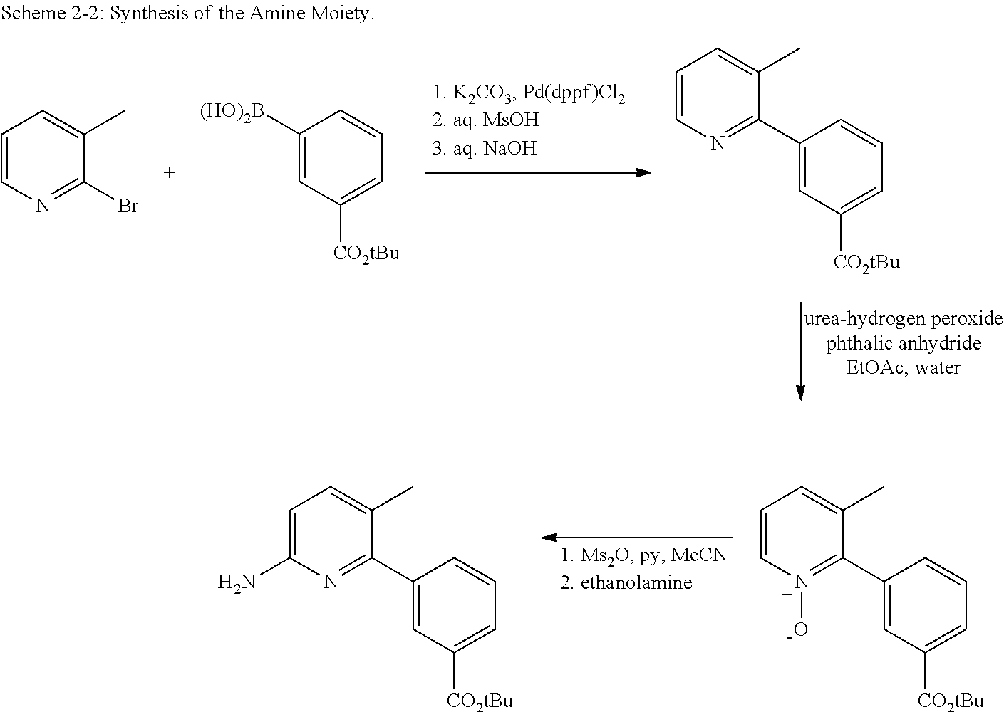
C1=C(C)C(C2=CC([CO2tBu])=CC=C2)=N(O)C=C1.C1=C(C)C(C2=CC([CO2tBu])=CC=C2)=NC(N)=C1.C1=C(C)C(Br)=NC=C1.C1([(HO)2B])=CC([CO2tBu])=CC=C1.C1=C(C)C(C2=CC([CO2tBu])=CC=C2)=NC=C1
